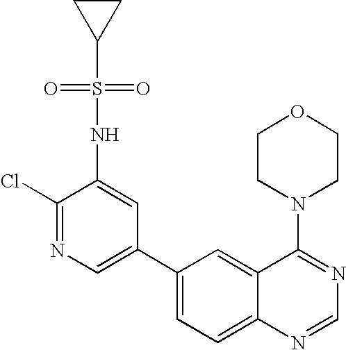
C1(Cl)=NC=C(C2=CC=C3C(=C2)C(N2CCOCC2)=NC=N3)C=C1NS(=O)(=O)C1CC1
